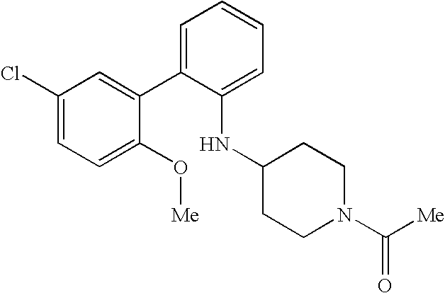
C1(Cl)=CC=C(O[Me])C(C2=CC=CC=C2NC2CCN(C([Me])=O)CC2)=C1
